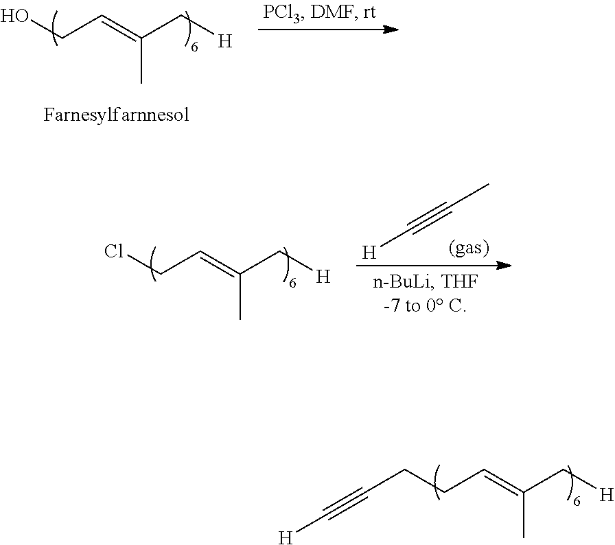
C(CC=C(C[H])C)C#C[H].OCC=C(C[H])C.C(#CC)[H].ClCC=C(C[H])C
